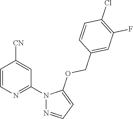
C1=CN=C(N2N=CC=C2OCC2=CC(F)=C(Cl)C=C2)C=C1[CN]
